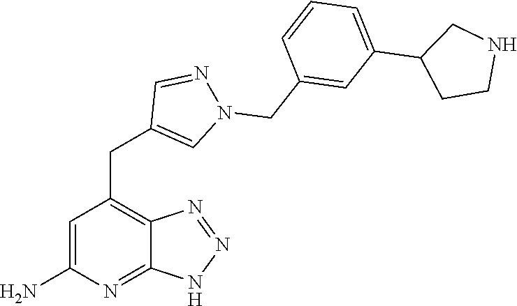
C1=C(N)N=C2C(=C1CC1=CN(CC3=CC(C4CCNC4)=CC=C3)N=C1)N=NN2
